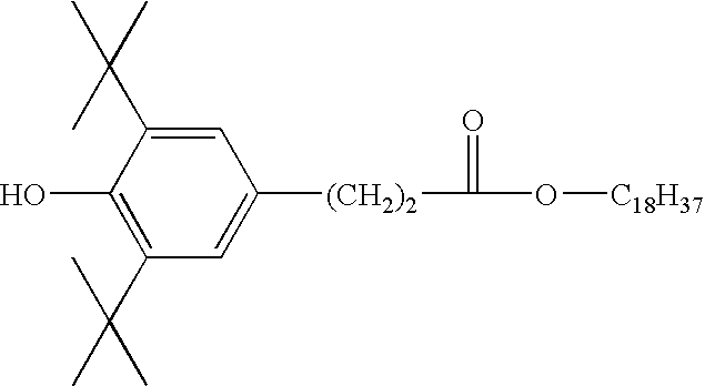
C1(O)=C(C(C)(C)C)C=C([(CH2)2]C(=O)O[C18H37])C=C1C(C)(C)C
